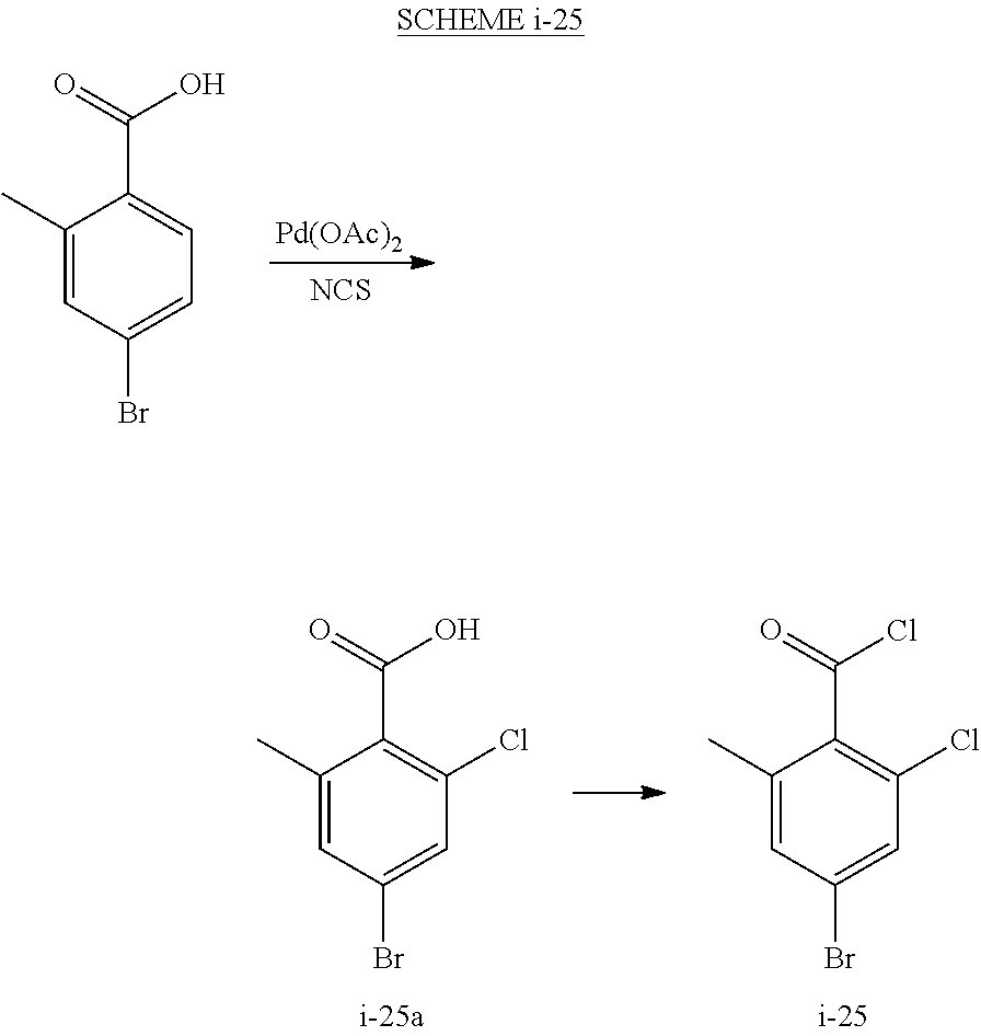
[Pd(OAc)2].[NCS].C1(C)=CC(Br)=CC=C1C(=O)O.C1(C)=CC(Br)=CC(Cl)=C1C(=O)O.C1(C)=CC(Br)=CC(Cl)=C1C(=O)Cl
